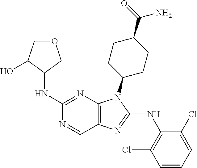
C1(NC2COCC2O)=NC2=C(C=N1)N=C(NC1=C(Cl)C=CC=C1Cl)N2C1CCC(C(=O)N)CC1
